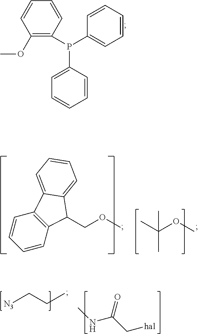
CC(OC)(C)C.C1=CC=CC2=C1C1=CC=CC=C1C2COC.[N3]CCC.N(C(C[hal])=O)C.C1=CC(OC)=C(P(C2=CC=CC=C2)C2=CC=CC=C2)C=C1
